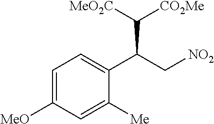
C1=C([MeO])C=C([Me])C(C(C[NO2])C([MeO2C])[CO2Me])=C1
